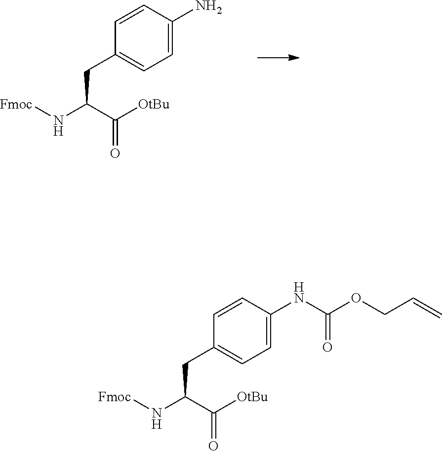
C1=C(N)C=CC(CC(N[Fmoc])C([OtBu])=O)=C1.C1=C(NC(OCC=C)=O)C=CC(CC(N[Fmoc])C([OtBu])=O)=C1
